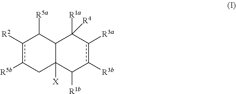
[X]C12C([R1b])c([R3b])c([R3a])C([R1a])([R4])C1C([R5a])c([R2])c([R5b])C2
